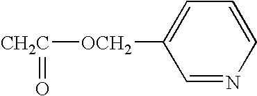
[OCH2]([CH2C]=O)C1=CC=CN=C1
